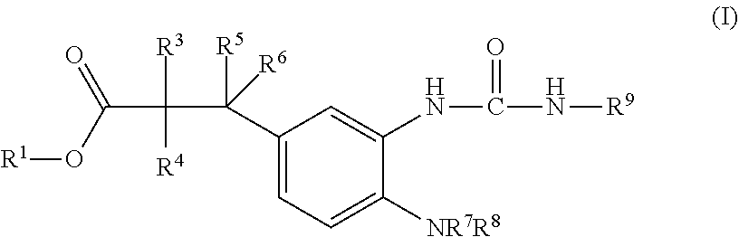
C1(C(C([R3])([R4])C(O[R1])=O)([R5])[R6])=CC=C([NR7R8])C(NC(=O)N[R9])=C1
